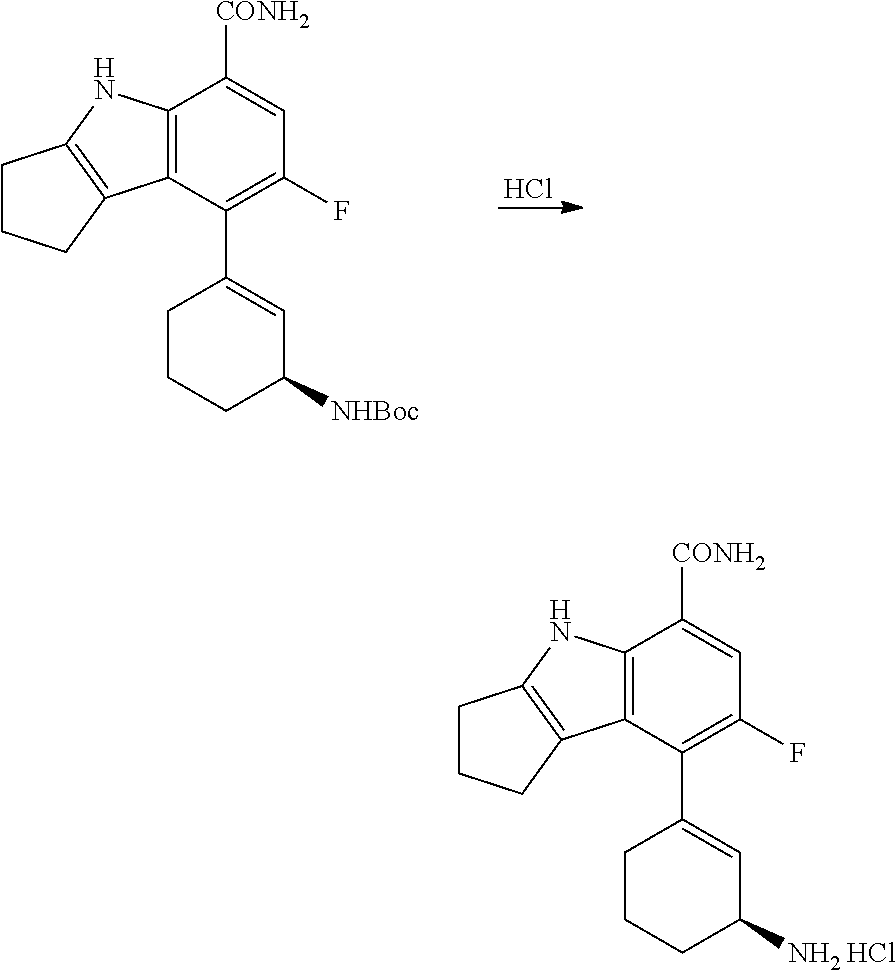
C12=C(C(C3=CC([NHBoc])CCC3)=C(F)C=C1[CONH2])C1=C(N2)CCC1.Cl.C12=C(C(C3=CC(N)CCC3)=C(F)C=C1[CONH2])C1=C(N2)CCC1.Cl
